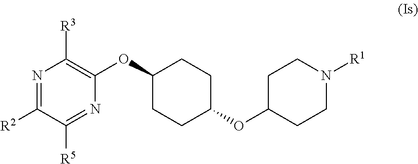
C1(OC2CCC(OC3CCN([R1])CC3)CC2)=C([R3])N=C([R2])C([R5])=N1
